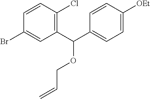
C1=CC(Cl)=C(C(C2=CC=C([OEt])C=C2)OCC=C)C=C1Br
